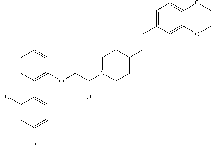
C1=NC(C2=CC=C(F)C=C2O)=C(OCC(N2CCC(CCC3=CC=C4C(=C3)OCCO4)CC2)=O)C=C1
